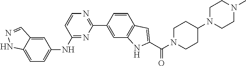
C1=C2C(=CC(NC3=NC(C4=CC5=C(C=C4)C=C(C(N4CCC(N6CCN(C)CC6)CC4)=O)N5)=NC=C3)=C1)C=NN2
